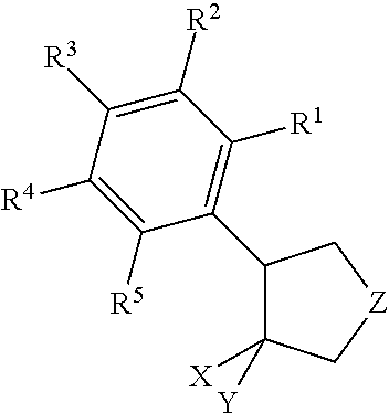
C1(C2=C([R1])C([R2])=C([R3])C([R4])=C2[R5])C([X])([Y])C[Z]C1
